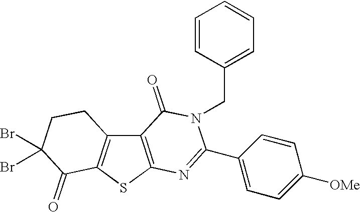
C12=C(SC3=C1CCC(Br)(Br)C3=O)N=C(C1=CC=C([OMe])C=C1)N(CC1=CC=CC=C1)C2=O
